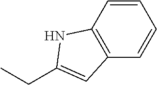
C(C1=CC2=C(N1)C=CC=C2)C
